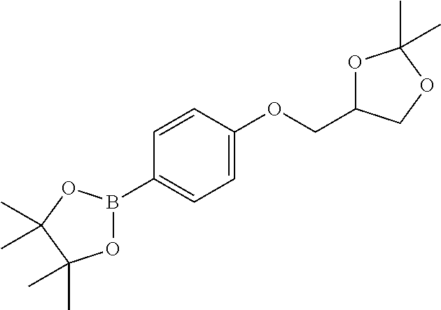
O1B(C2=CC=C(OCC3OC(C)(C)OC3)C=C2)OC(C)(C)C1(C)C
